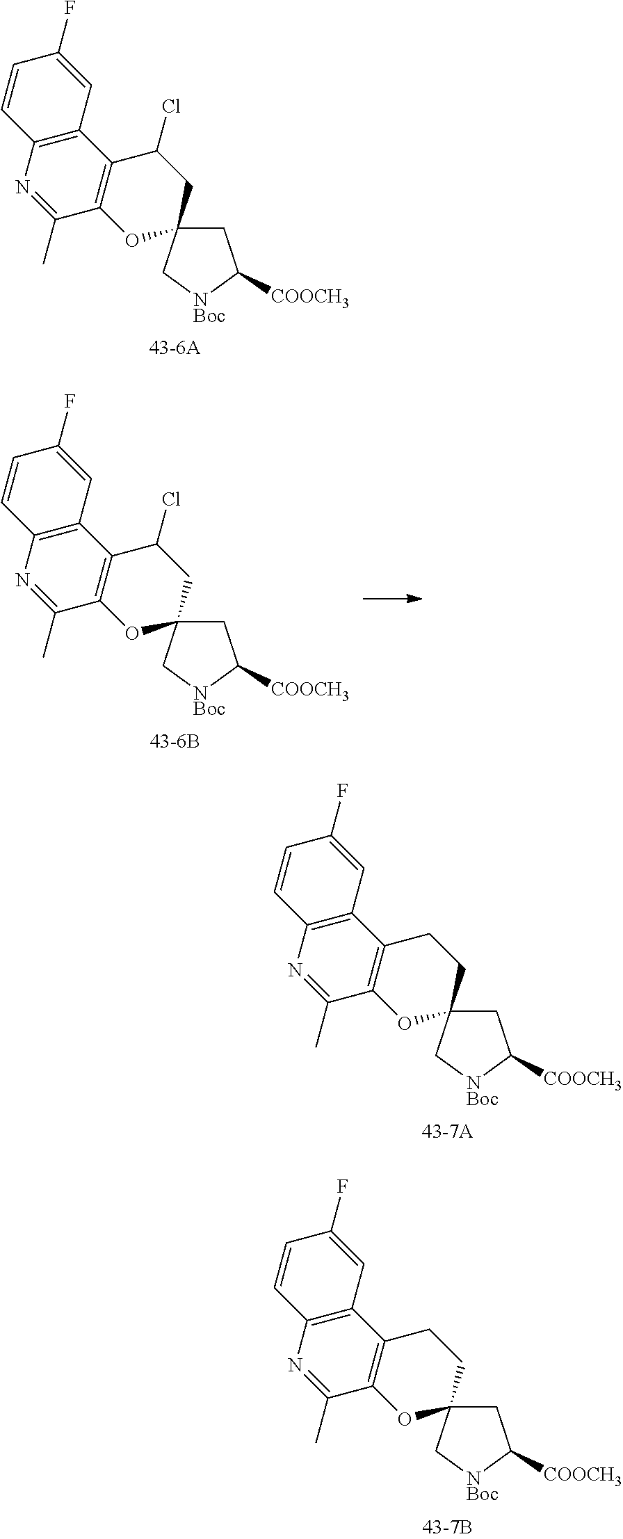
C1C2(C[NBoc]C1[COOCH3])CC(Cl)C1=C(O2)C(C)=NC2=C1C=C(F)C=C2.C1C2(C[NBoc]C1[COOCH3])CC(Cl)C1=C(O2)C(C)=NC2=C1C=C(F)C=C2.C1C2(C[NBoc]C1[COOCH3])CCC1=C(O2)C(C)=NC2=C1C=C(F)C=C2.C1C2(C[NBoc]C1[COOCH3])CCC1=C(O2)C(C)=NC2=C1C=C(F)C=C2
